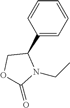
C1(C2COC(=O)N2CC)=CC=CC=C1
